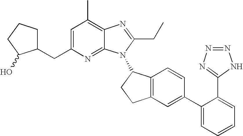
C1=C(CC2CCCC2O)N=C2C(=C1C)N=C(CC)N2C1C2=C(CC1)C=C(C1=CC=CC=C1C1=NN=NN1)C=C2
